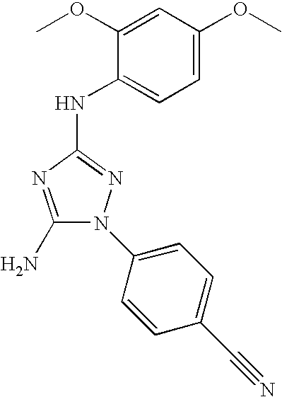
C1(N)=NC(NC2=CC=C(OC)C=C2OC)=NN1C1=CC=C(C#N)C=C1
